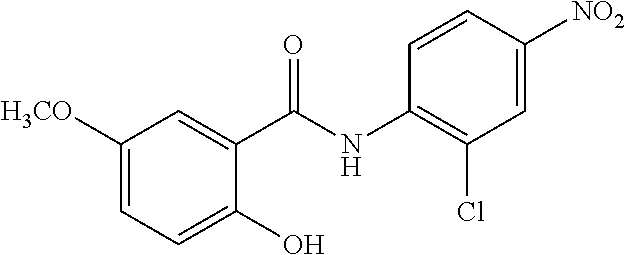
C1([H3CO])=CC=C(O)C(C(NC2=C(Cl)C=C([NO2])C=C2)=O)=C1
